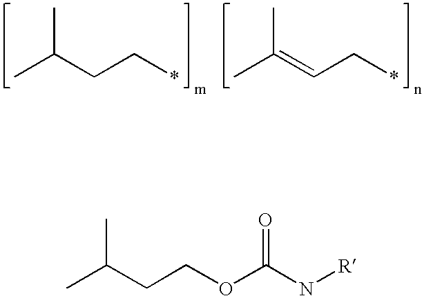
CC(CC*)C.CC(=CC*)C.CC(CCOC(N[R])=O)C
